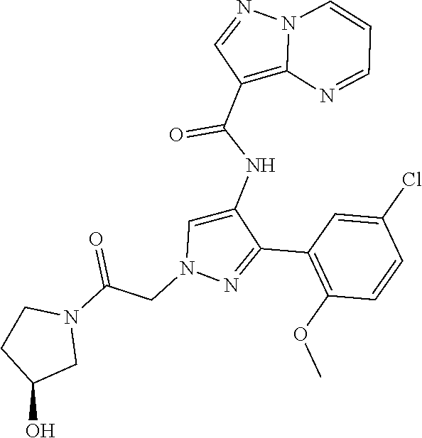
C1(C2=NN(CC(N3CCC(O)C3)=O)C=C2NC(C2=C3N(N=C2)C=CC=N3)=O)=C(OC)C=CC(Cl)=C1
